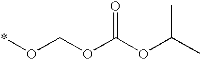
*OCOC(OC(C)C)=O
